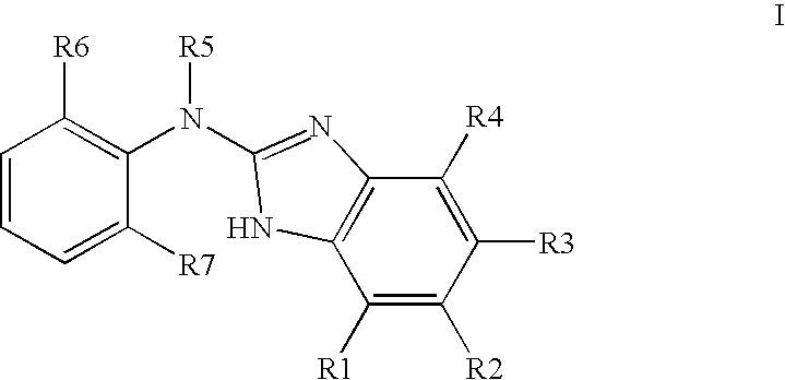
C1=CC=C([R7])C(N(C2=NC3=C(C([R1])=C([R2])C([R3])=C3[R4])N2)[R5])=C1[R6]
